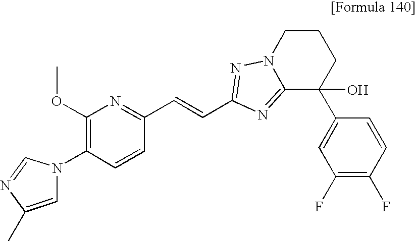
N1(C2=C(OC)N=C(C=CC3=NN4CCCC(C5=CC(F)=C(F)C=C5)(O)C4=N3)C=C2)C=C(C)N=C1
